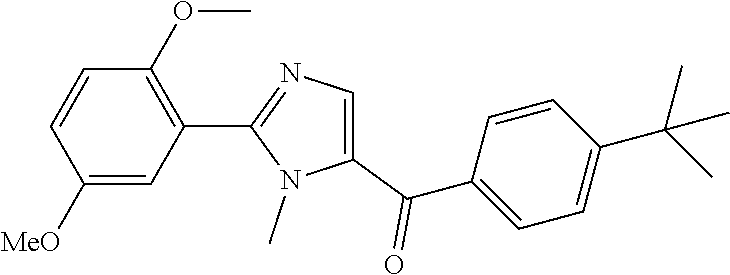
C1([MeO])=CC(C2=NC=C(C(C3=CC=C(C(C)(C)C)C=C3)=O)N2C)=C(OC)C=C1
